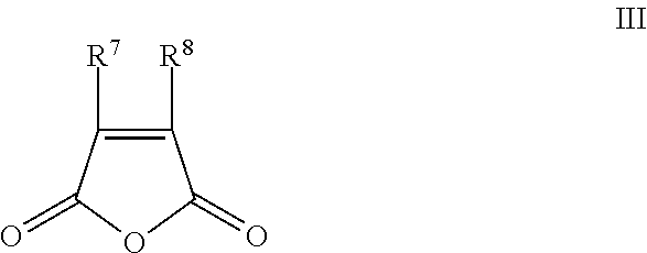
C1([R8])=C([R7])C(=O)OC1=O
